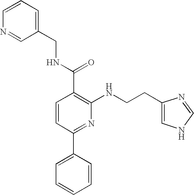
C1(CCNC2=C(C(NCC3=CC=CN=C3)=O)C=CC(C3=CC=CC=C3)=N2)=CNC=N1
